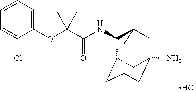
N(C(C(OC1=CC=CC=C1Cl)(C)C)=O)C1C2CC3CC(N)(CC1C3)C2.Cl
